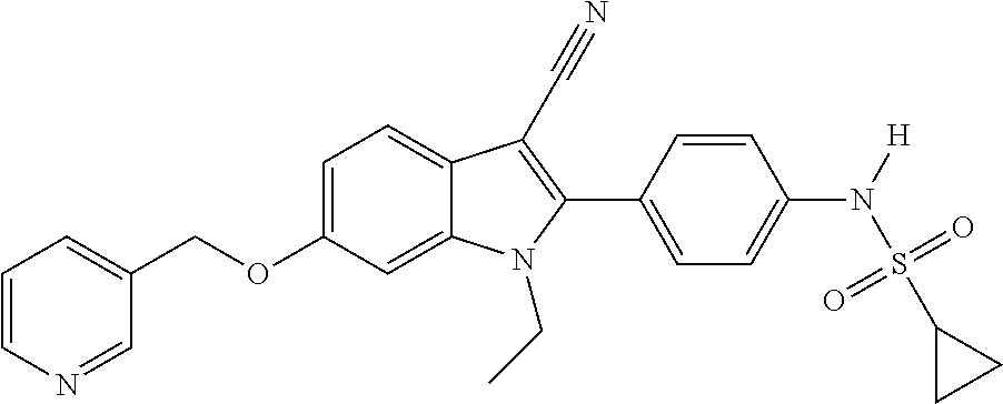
C1=C2C(=CC=C1OCC1=CC=CN=C1)C(C#N)=C(C1=CC=C(N([H])S(C3CC3)(=O)=O)C=C1)N2CC
